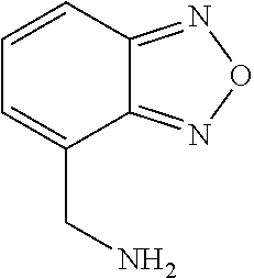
C1=CC2=NON=C2C(CN)=C1
